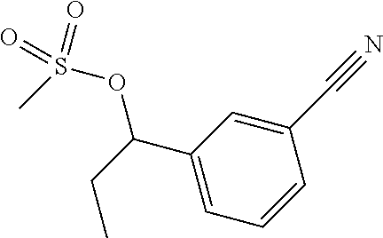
O(C(CC)C1=CC=CC(C#N)=C1)S(C)(=O)=O
